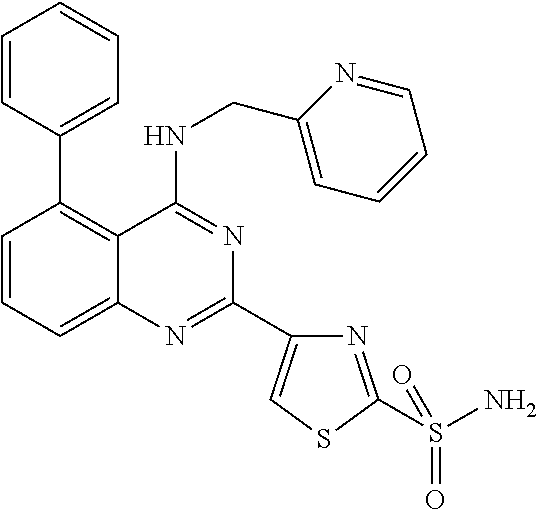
C1=CC=C2C(=C1C1=CC=CC=C1)C(NCC1=CC=CC=N1)=NC(C1=CSC(S(N)(=O)=O)=N1)=N2
